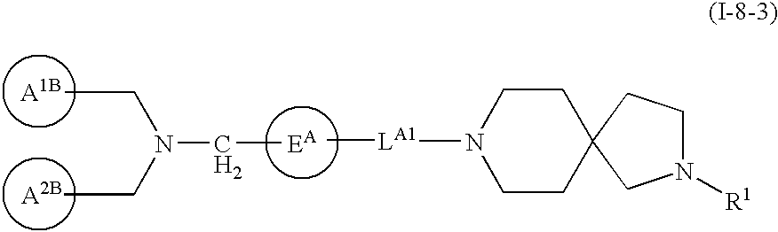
[A1B].[A2B].[EA].C(C)N(CC)CC.[LA1](C)N1CCC2(CC1)CCN([R1])C2
